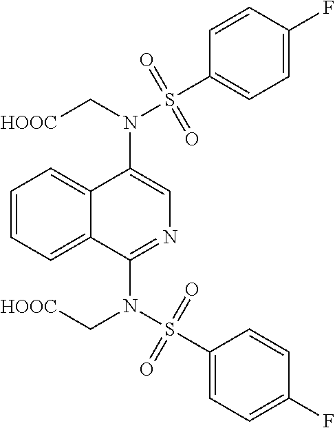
N(C1=CN=C(N(S(C2=CC=C(F)C=C2)(=O)=O)C[HOOC])C2=CC=CC=C12)(C[HOOC])S(C1=CC=C(F)C=C1)(=O)=O
